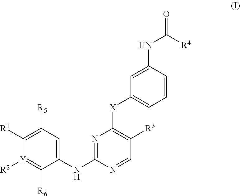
C1([R5])=C([R1])[Y]([R2])=C([R6])C(NC2=NC([X]C3=CC=CC(NC(=O)[R4])=C3)=C([R3])C=N2)=C1
